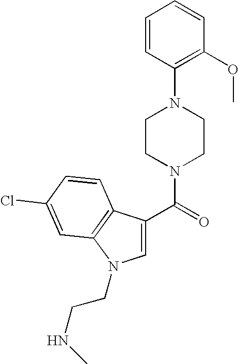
C(=O)(N1CCN(C2=C(OC)C=CC=C2)CC1)C1=CN(CCNC)C2=C1C=CC(Cl)=C2
